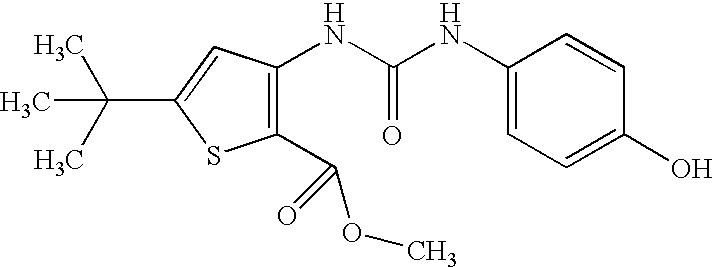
C1(C(OC)=O)=C(NC(NC2=CC=C(O)C=C2)=O)C=C(C(C)(C)C)S1
